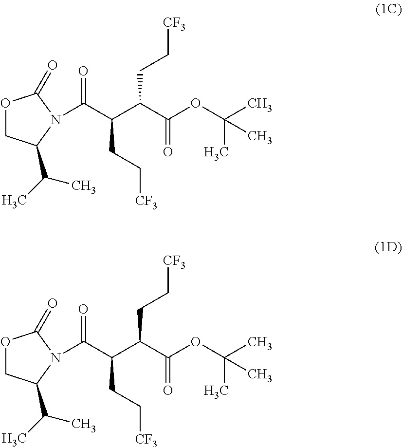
C(C(C(C(OC(C)(C)C)=O)CC[CF3])CC[CF3])(=O)N1C(C(C)C)COC1=O.C(C(C(C(OC(C)(C)C)=O)CC[CF3])CC[CF3])(=O)N1C(C(C)C)COC1=O
